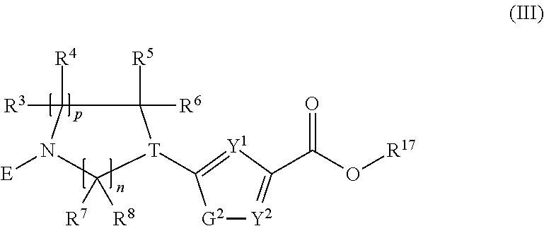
[E]N1C([R4])([R3])C([R5])([R6])[T](C2=[Y1]C(C(=O)O[R17])=[Y2][G2]2)C1([R7])[R8]
